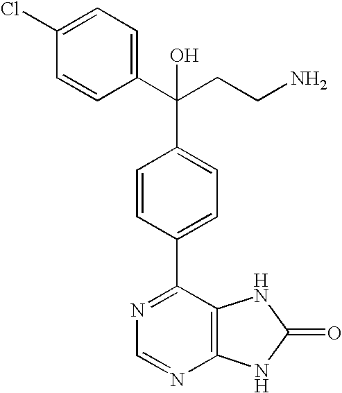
C1(C(C2=CC=C(C3=NC=NC4=C3NC(=O)N4)C=C2)(CCN)O)=CC=C(Cl)C=C1
